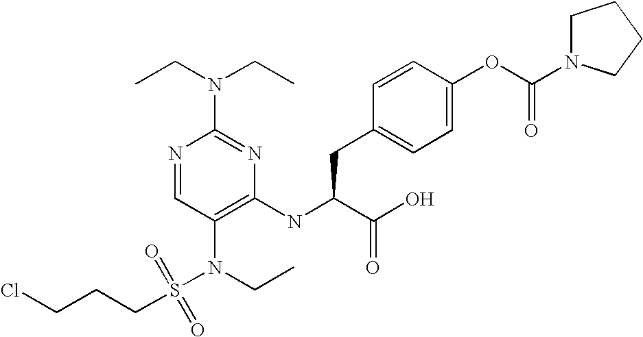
N1=CC(N(CC)S(CCCCl)(=O)=O)=C(NC(C(O)=O)CC2=CC=C(OC(N3CCCC3)=O)C=C2)N=C1N(CC)CC
